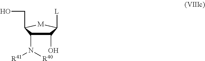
C1(O)C(N([R40])[R41])C(CO)[M]C1[L]
